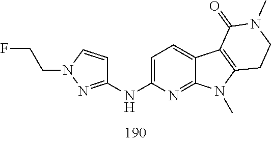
C1(NC2=CC=C3C(=N2)N(C)C2=C3C(=O)N(C)CC2)=NN(CCF)C=C1
